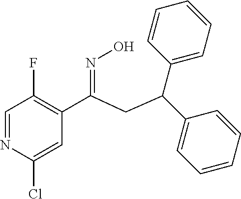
C1=NC(Cl)=CC(C(=NO)CC(C2=CC=CC=C2)C2=CC=CC=C2)=C1F
